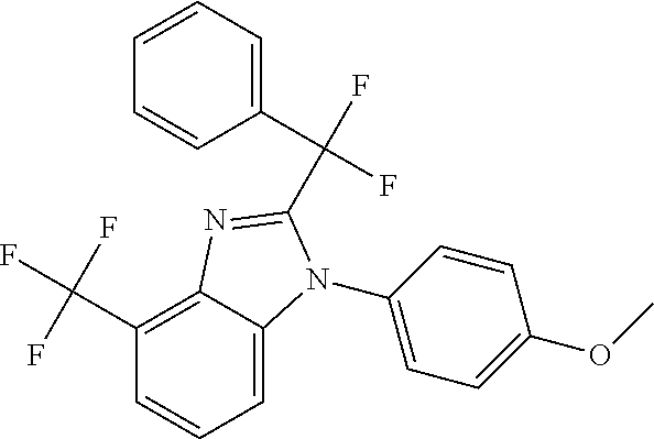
C1(N2C3=CC=CC(C(F)(F)F)=C3N=C2C(F)(C2=CC=CC=C2)F)=CC=C(OC)C=C1
